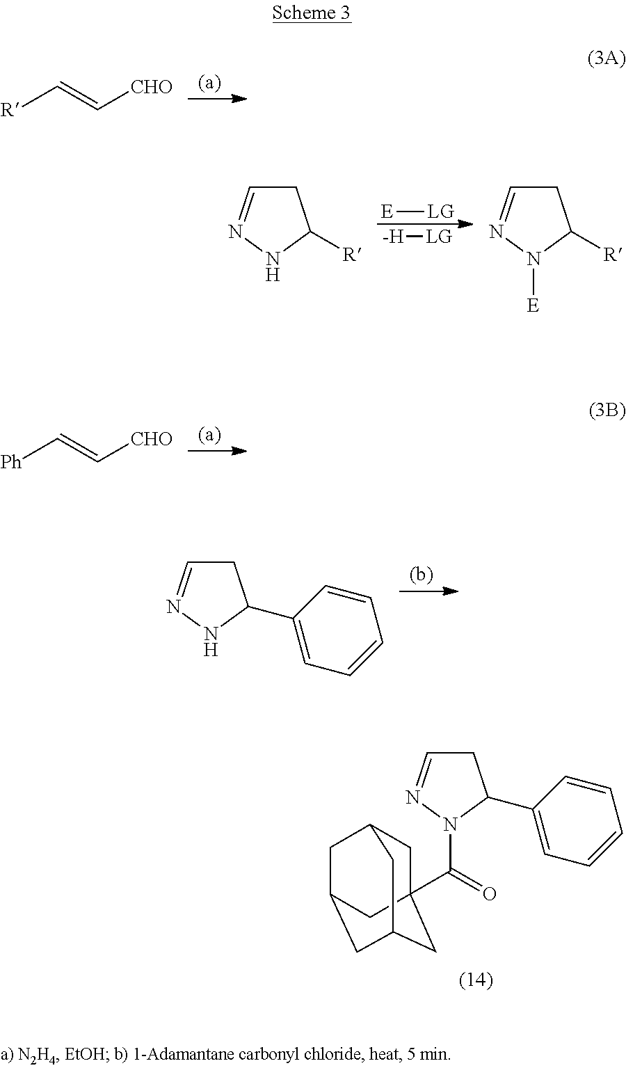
[R]C=C[CHO].[Ph]C=C[CHO].C1C=NNC1C1=CC=CC=C1.C1C=NN(C(=O)C23CC4CC(CC(C2)C4)C3)C1C1=CC=CC=C1.C1C=NNC1[R].C1C=NN([E])C1[R].[E][LG].[-H][LG]
